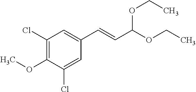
C1(OC)=C(Cl)C=C(C=CC(OCC)OCC)C=C1Cl
